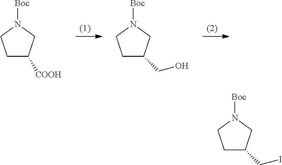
C1C([COOH])CN([Boc])C1.C1C(CO)CN([Boc])C1.C1C(CI)CN([Boc])C1
